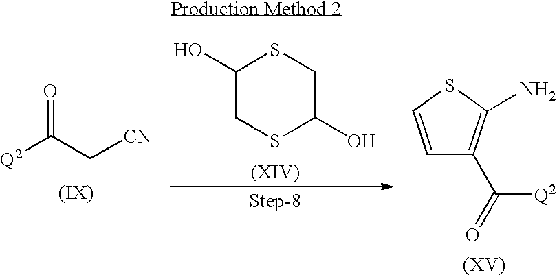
[Q2]C(C[CN])=O.C1(O)CSC(O)CS1.C1=CSC(N)=C1C([Q2])=O
